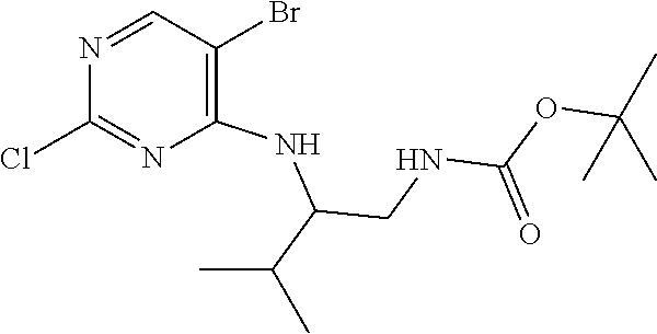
N1=CC(Br)=C(NC(CNC(=O)OC(C)(C)C)C(C)C)N=C1Cl
